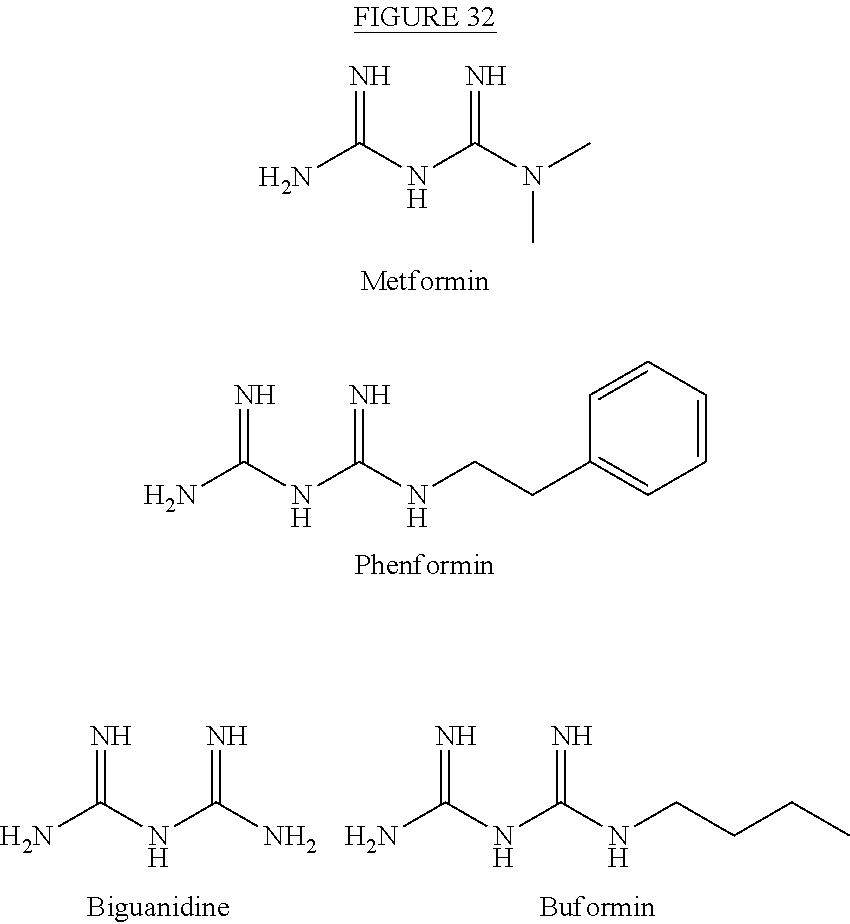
N=C(NC(N(C)C)=N)N.N=C(NC(NCCC1=CC=CC=C1)=N)N.N=C(NC(N)=N)N.N=C(NC(NCCCC)=N)N
